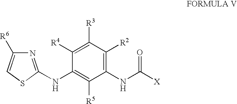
C1([R4])=C([R3])C([R2])=C(NC([X])=O)C([R5])=C1NC1=NC([R6])=CS1
